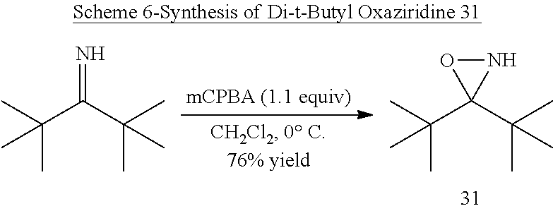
C(C)(C)(C1(C(C)(C)C)NO1)C.C(C)(C)(C(C(C)(C)C)=N)C
